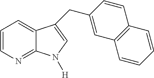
C1=CN=C2C(=C1)C(CC1=CC3=C(C=C1)C=CC=C3)=CN2[H]
